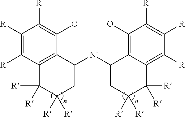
C12=C(C([R])=C([R])C([R])=C1[O-])C([R])([R])C([R])([R])CC2[N-]C1C2=C([-O])C([R])=C([R])C([R])=C2C([R])([R])C([R])([R])C1
